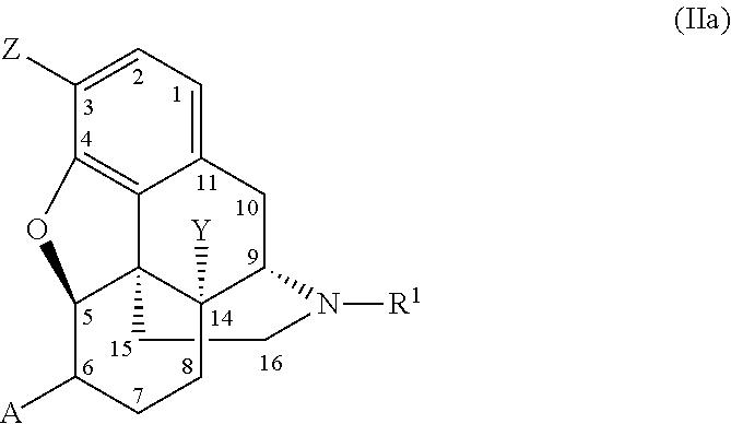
C1CN([R1])C2C3([Y])C14C1=C(C([Z])=CC=C1C2)OC4C([A])CC3
